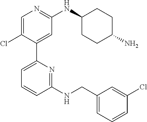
C1=C(Cl)C(C2=CC=CC(NCC3=CC=CC(Cl)=C3)=N2)=CC(NC2CCC(N)CC2)=N1
